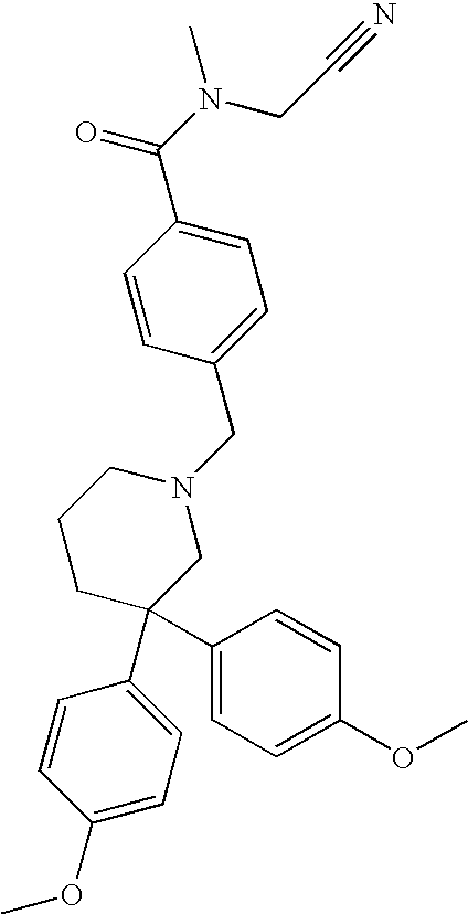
C1=C(C(N(CC#N)C)=O)C=CC(CN2CCCC(C3=CC=C(OC)C=C3)(C3=CC=C(OC)C=C3)C2)=C1
